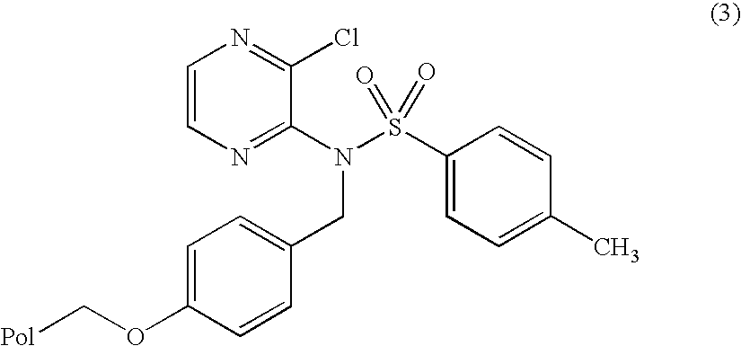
C1=CN=C(N(S(C2=CC=C(C)C=C2)(=O)=O)CC2=CC=C(OC[Pol])C=C2)C(Cl)=N1
